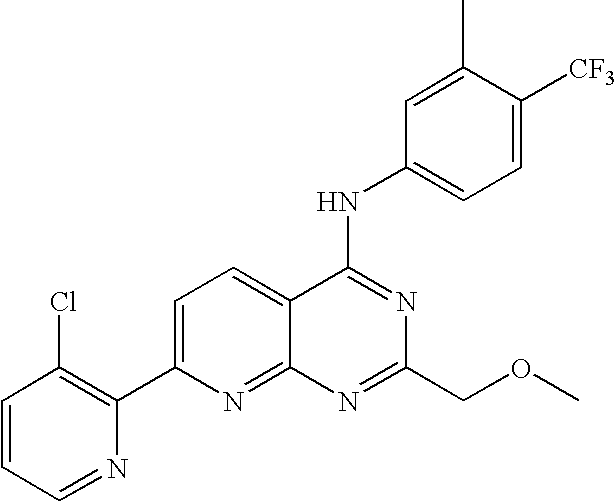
C1=CC=NC(C2=CC=C3C(=N2)N=C(COC)N=C3NC2=CC=C([CF3])C(C)=C2)=C1Cl
